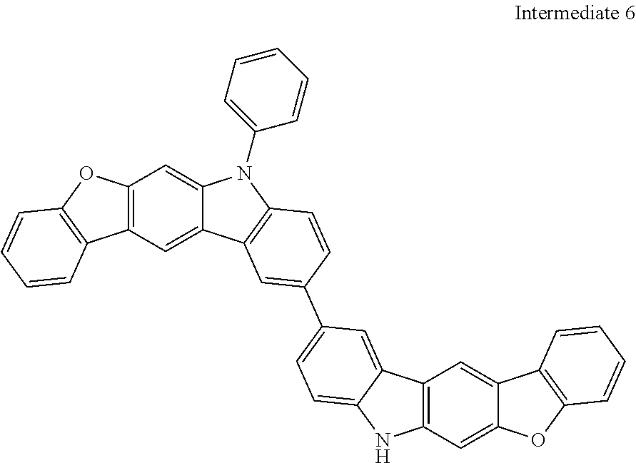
C12=C(C=C3C(=C1)N(C1=CC=CC=C1)C1=C3C=C(C3=CC=C4C(=C3)C3=C(N4)C=C4C(=C3)C3=C(O4)C=CC=C3)C=C1)C1=C(O2)C=CC=C1
